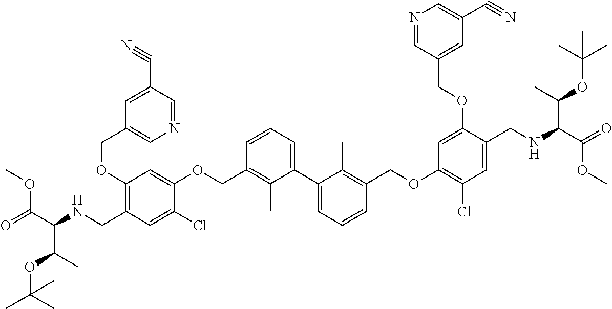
C1(OCC2=CN=CC(C#N)=C2)=C(CNC(C(=O)OC)C(OC(C)(C)C)C)C=C(Cl)C(OCC2=C(C)C(C3=CC=CC(COC4=C(Cl)C=C(CNC(C(OC)=O)C(OC(C)(C)C)C)C(OCC5=CC(C#N)=CN=C5)=C4)=C3C)=CC=C2)=C1
